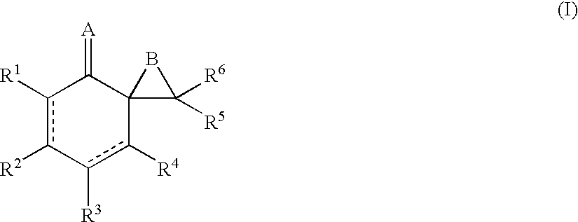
c1([R1])c([R2])-c([R3])c([R4])C2(C1=[A])C([R6])([R5])B2
